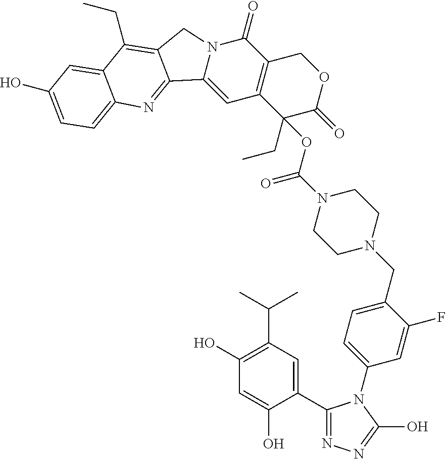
N1(C(=O)OC2(CC)C3=C(COC2=O)C(=O)N2C(=C3)C3=NC4=CC=C(O)C=C4C(CC)=C3C2)CCN(CC2=CC=C(N3C(C4=CC(C(C)C)=C(O)C=C4O)=NN=C3O)C=C2F)CC1
